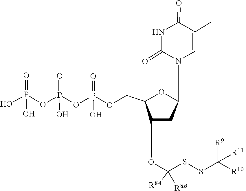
[R9]C(SSC(OC1C(COP(O)(=O)OP(OP(=O)(O)O)(O)=O)OC(N2C(=O)NC(=O)C(C)=C2)C1)([R8A])[R8B])([R11])[R10]
